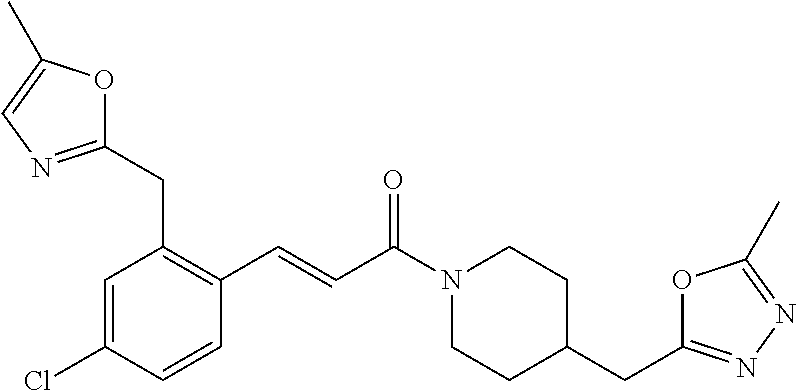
C1(CC2=C(C=CC(N3CCC(CC4=NN=C(C)O4)CC3)=O)C=CC(Cl)=C2)=NC=C(C)O1
